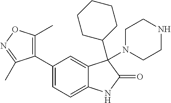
C1(C2=CC=C3C(=C2)C(C2CCCCC2)(N2CCNCC2)C(=O)N3)=C(C)ON=C1C
